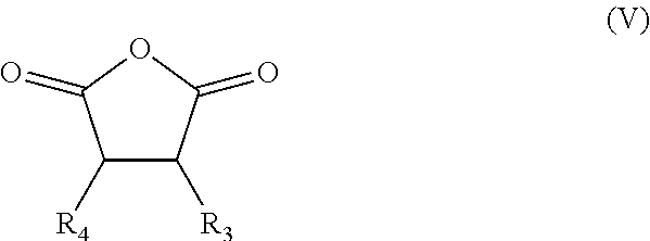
C1([R4])C([R3])C(=O)OC1=O
